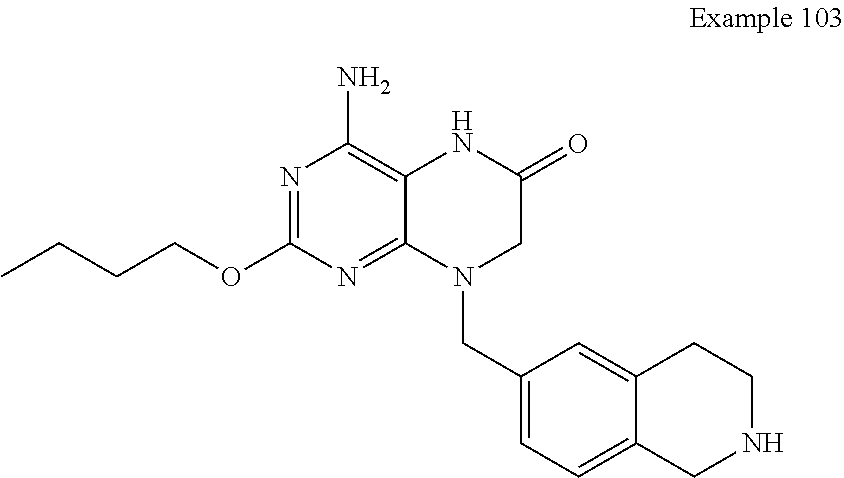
CCCCOC1=NC(N)=C2C(=N1)N(CC1=CC=C3C(=C1)CCNC3)CC(=O)N2
